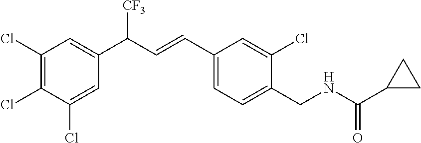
C1(Cl)=C(Cl)C(Cl)=CC(C(C=CC2=CC=C(CNC(=O)C3CC3)C(Cl)=C2)[CF3])=C1
